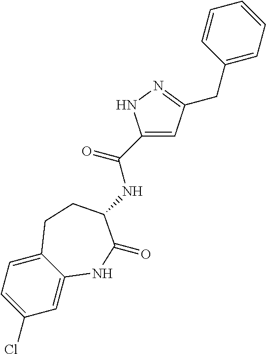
C1=C2C(=CC=C1Cl)CCC(NC(C1=CC(CC3=CC=CC=C3)=NN1)=O)C(=O)N2
